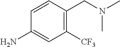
NC1=CC([CF3])=C(CN(C)C)C=C1
